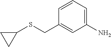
C1=CC(CSC2CC2)=CC(N)=C1
